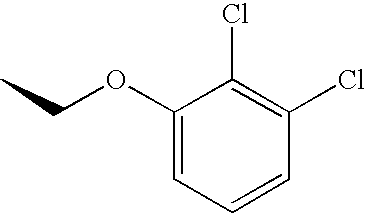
C1(Cl)=C(Cl)C=CC=C1OCC
